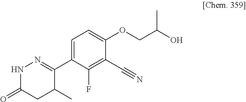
N1C(=O)CC(C)C(C2=CC=C(OCC(O)C)C(C#N)=C2F)=N1
